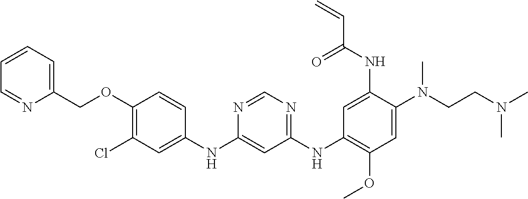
C1(NC2=CC(Cl)=C(OCC3=CC=CC=N3)C=C2)=CC(NC2=C(OC)C=C(N(CCN(C)C)C)C(NC(C=C)=O)=C2)=NC=N1
